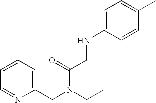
C1(CN(CC)C(=O)CNC2=CC=C(C)C=C2)=CC=CC=N1
